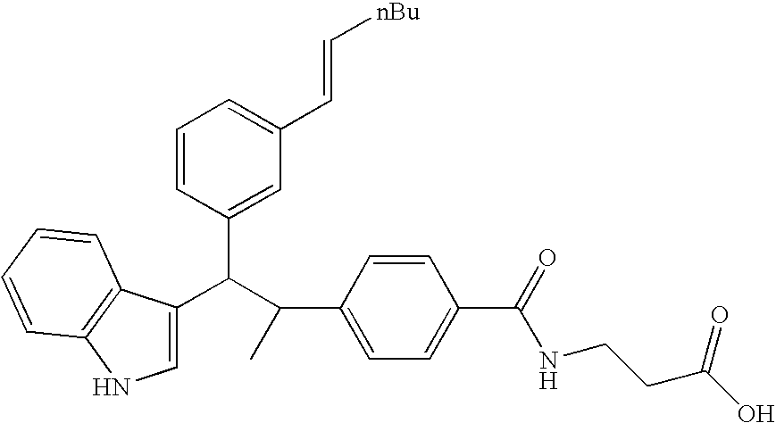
C1=C(C(C(C2=CC=C(C(=O)NCCC(O)=O)C=C2)C)C2=CC(C=C[nBu])=CC=C2)C2=C(N1)C=CC=C2
